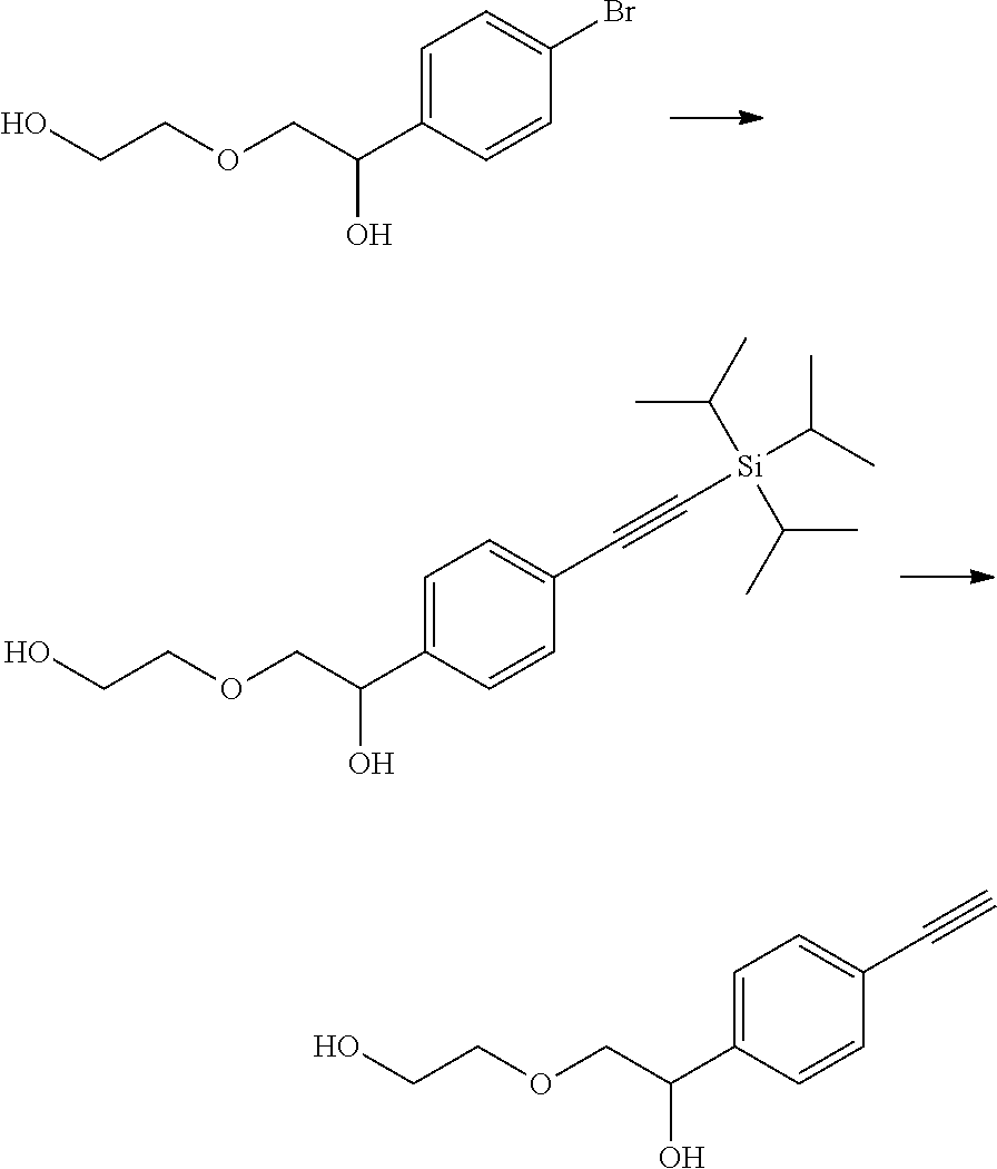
C(C(C1=CC=C(Br)C=C1)O)OCCO.C(C(C1=CC=C(C#C[Si](C(C)C)(C(C)C)C(C)C)C=C1)O)OCCO.C(C(C1=CC=C(C#C)C=C1)O)OCCO
